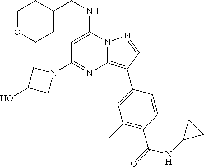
C1OCCC(CNC2=CC(N3CC(O)C3)=NC3=C(C4=CC(C)=C(C(=O)NC5CC5)C=C4)C=NN23)C1
